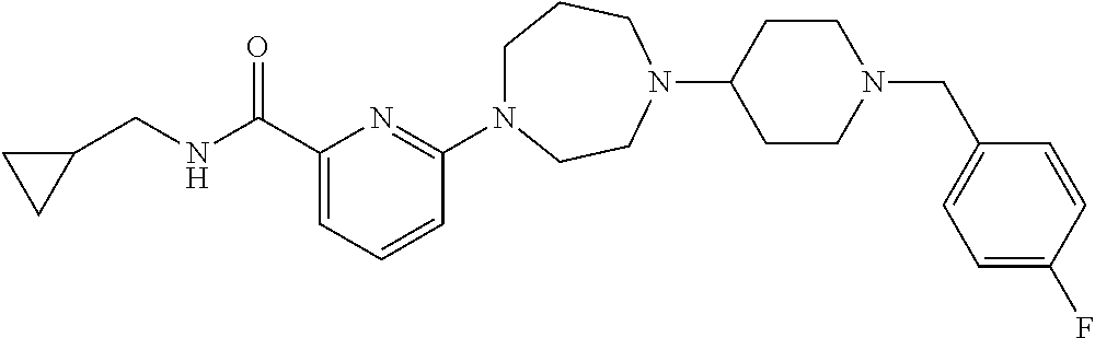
C1(C(NCC2CC2)=O)=CC=CC(N2CCCN(C3CCN(CC4=CC=C(F)C=C4)CC3)CC2)=N1
